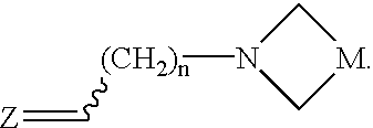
[Z]=C[(CH2)n]N1C[M]C1
